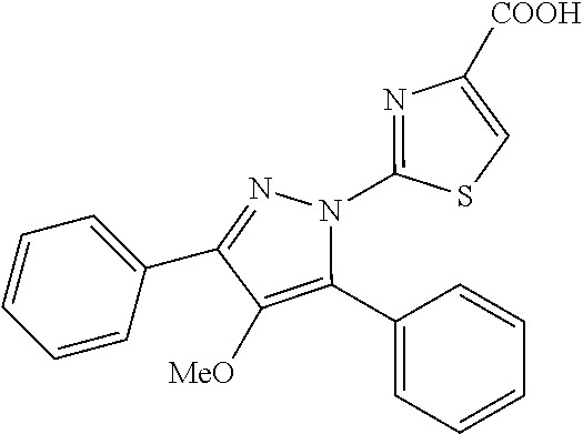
C1=CC=C(C2=NN(C3=NC([COOH])=CS3)C(C3=CC=CC=C3)=C2[MeO])C=C1
